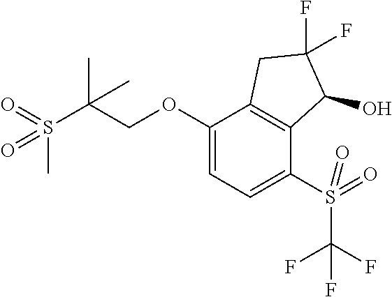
C1(OCC(S(C)(=O)=O)(C)C)=CC=C(S(=O)(C(F)(F)F)=O)C2=C1CC(F)(F)C2O
